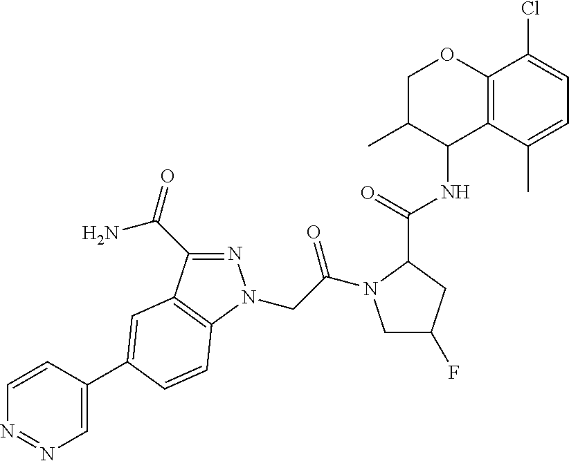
C1=CC(C2=CC3=C(N(CC(=O)N4CC(F)CC4C(NC4C5=C(OCC4C)C(Cl)=CC=C5C)=O)N=C3C(N)=O)C=C2)=CN=N1
